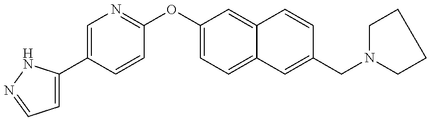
C1=C(C2=CN=C(OC3=CC=C4C(=C3)C=CC(CN3CCCC3)=C4)C=C2)NN=C1
